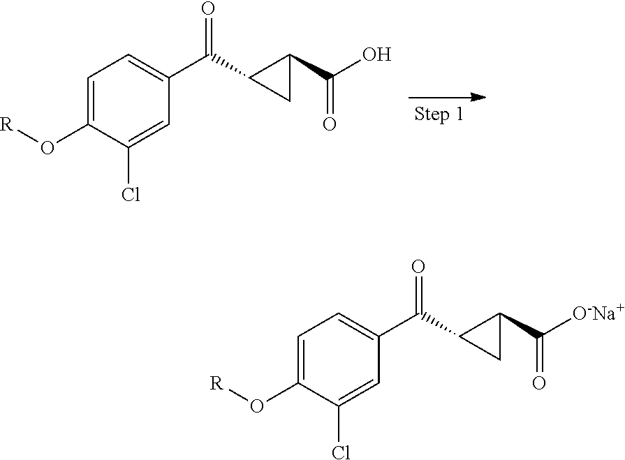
O=C(C1C(C(O)=O)C1)C1=CC=C(O[R])C(Cl)=C1.O=C(C1C(C([O-Na+])=O)C1)C1=CC=C(O[R])C(Cl)=C1
